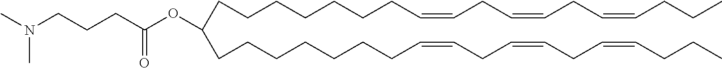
C(CCCCCCC=CCC=CCC=CCCC)C(CCCCCCCC=CCC=CCC=CCCC)OC(CCCN(C)C)=O
